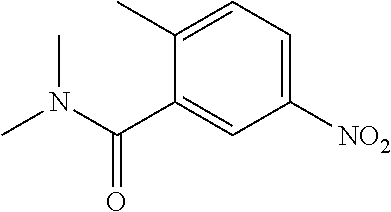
C1([NO2])=CC=C(C)C(C(N(C)C)=O)=C1
